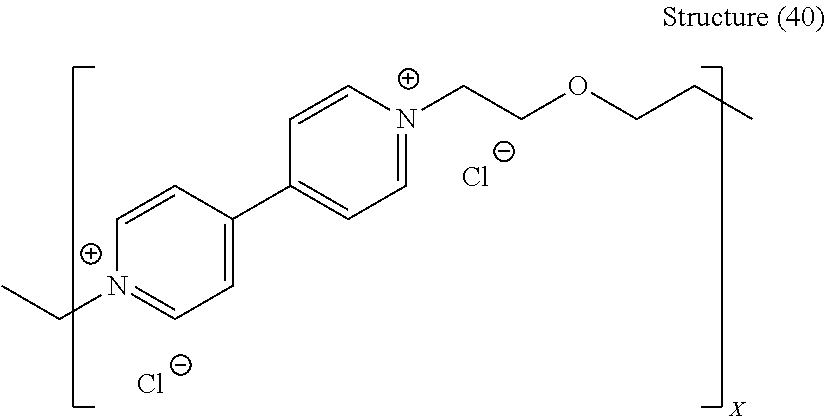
CC[N+]1=CC=C(C2=CC=[N+](CCOCCC)C=C2)C=C1.[Cl-].[Cl-]
